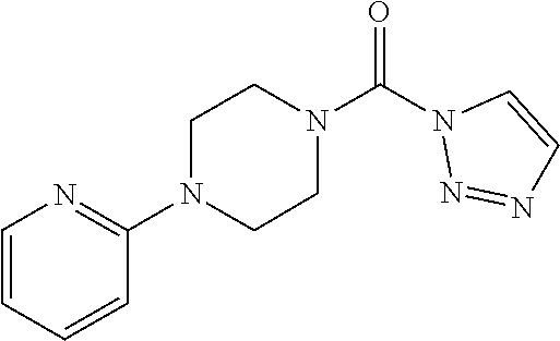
O=C(N1N=NC=C1)N1CCN(C2=NC=CC=C2)CC1
